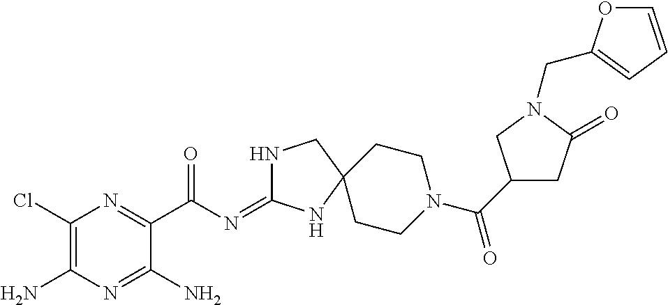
C1(Cl)=C(N)N=C(N)C(C(N=C2NCC3(N2)CCN(C(=O)C2CC(=O)N(CC4=CC=CO4)C2)CC3)=O)=N1
